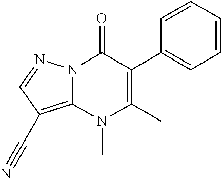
N12C(=C(C#N)C=N1)N(C)C(C)=C(C1=CC=CC=C1)C2=O
